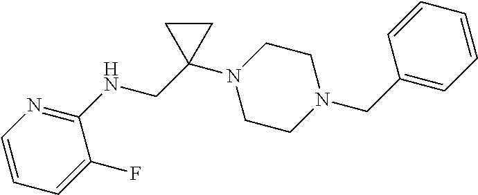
C1=CC=C(F)C(NCC2(N3CCN(CC4=CC=CC=C4)CC3)CC2)=N1
